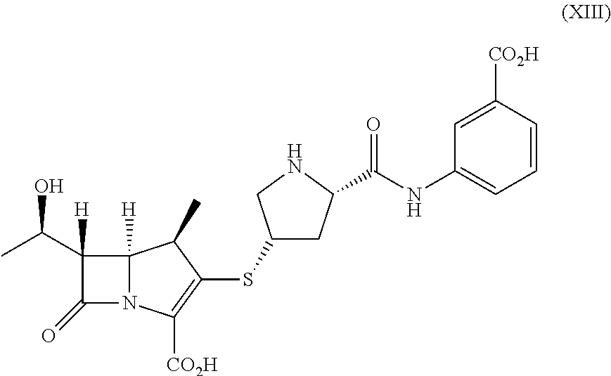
C12([H])N(C([CO2H])=C(SC3CC(C(NC4=CC=CC([CO2H])=C4)=O)NC3)C1C)C(=O)C2([H])C(C)O
